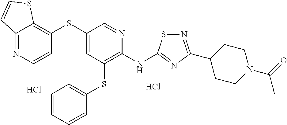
S(C1=CC(SC2=CC=CC=C2)=C(NC2=NC(C3CCN(C(C)=O)CC3)=NS2)N=C1)C1=C2C(=NC=C1)C=CS2.Cl.Cl
